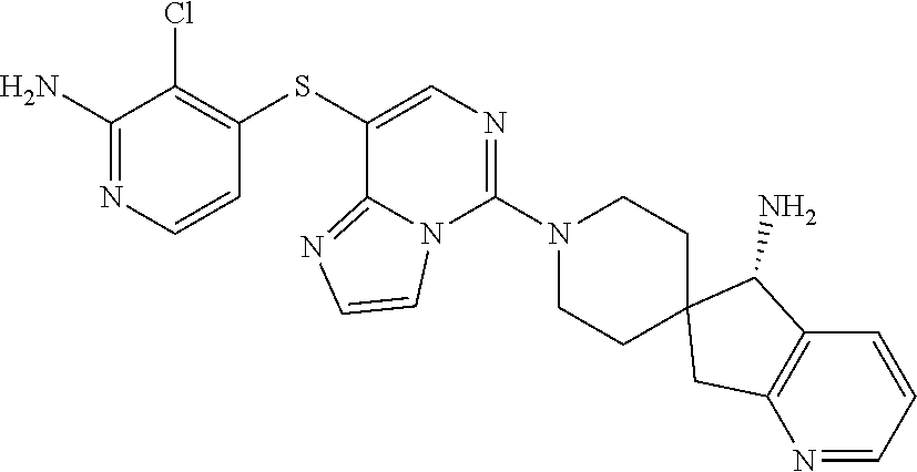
C12(CCN(C3=NC=C(SC4=C(Cl)C(N)=NC=C4)C4=NC=CN34)CC1)CC1=C(C2N)C=CC=N1
